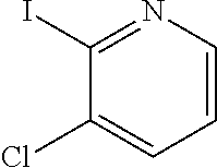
C1(I)=NC=CC=C1Cl
